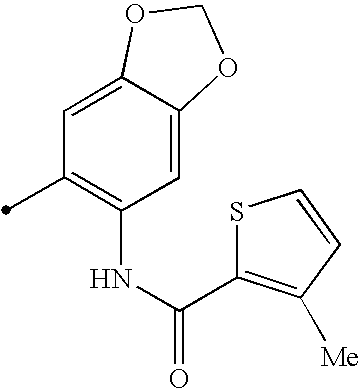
C1=C2C(=CC(C)=C1NC(=O)C1=C([Me])C=CS1)OCO2
